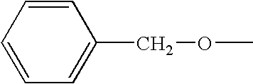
C1=CC=CC=C1COC
